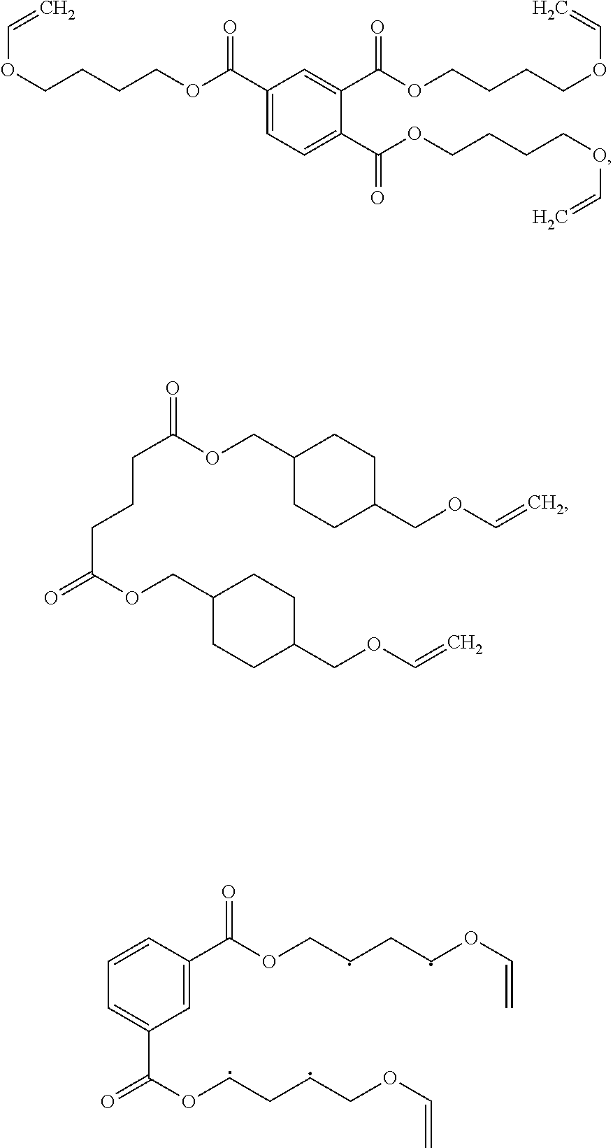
C1CC(COC=C)CCC1COC(CCCC(OCC1CCC(COC=C)CC1)=O)=O.C1(C(OCCCCOC=C)=O)=CC=C(C(OCCCCOC=C)=O)C(C(OCCCCOC=C)=O)=C1.C1=C(C(OCCCCOC=C)=O)C=C(C(OCCCCOC=C)=O)C=C1
